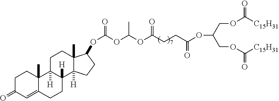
C(COC([C15H31])=O)(COC([C15H31])=O)OC(CCC(OC(OC(OC1C2(C)C([H])(CC1)C1([H])C([H])(CC2)C2(C)C(=CC(=O)CC2)CC1)=O)C)=O)=O
